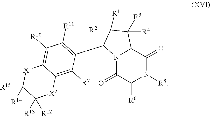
N12C(=O)C([R6])N([R5])C(=O)C1C([R4])([R3])C([R1])([R2])C2C1=C([R11])C([R10])=C2C(=C1[R7])[X2]C([R13])([R12])C([R15])([R14])[X1]2
